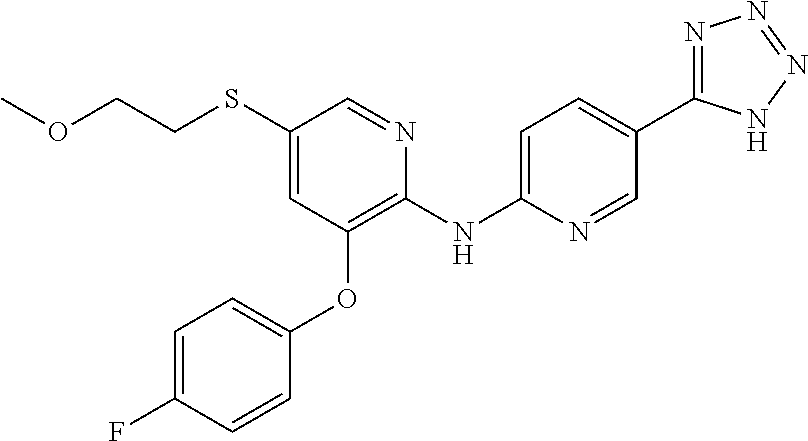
C1(SCCOC)=CC(OC2=CC=C(F)C=C2)=C(NC2=CC=C(C3=NN=NN3)C=N2)N=C1
